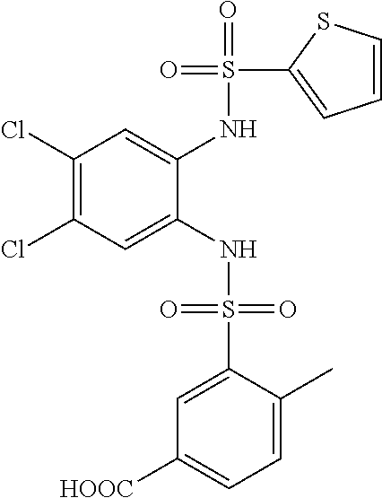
C1(Cl)=C(Cl)C=C(NS(=O)(=O)C2=CC([HOOC])=CC=C2C)C(NS(=O)(C2=CC=CS2)=O)=C1
